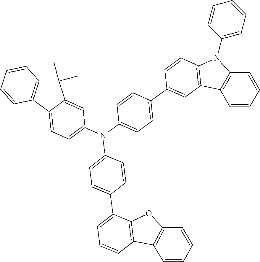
C1(C)(C)C2=C(C3=CC=C(N(C4=CC=C(C5=CC6=C(C=C5)N(C5=CC=CC=C5)C5=C6C=CC=C5)C=C4)C4=CC=C(C5=CC=CC6=C5OC5=C6C=CC=C5)C=C4)C=C13)C=CC=C2
